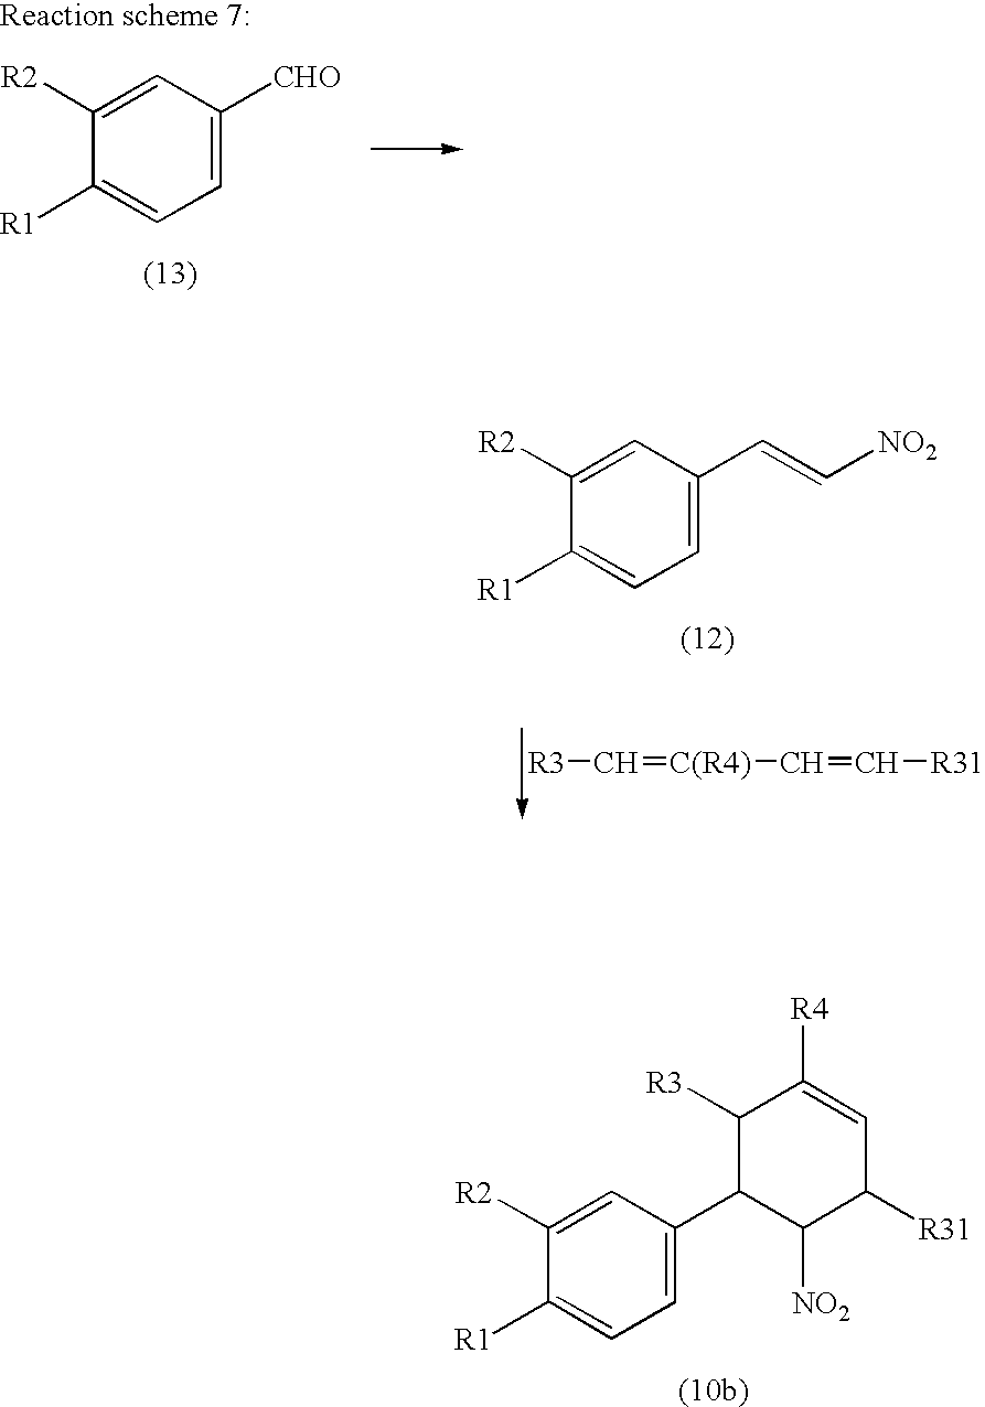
C1([R2])=CC(C2C([NO2])C([R31])C=C([R4])C2[R3])=CC=C1[R1].C1([R2])=CC([CHO])=CC=C1[R1].C1([R2])=CC(C=C[NO2])=CC=C1[R1].[R3]C=[C(R4)]C=C[R31]
